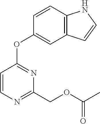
C1=CC2=C(C=C1OC1=NC(COC(C)=O)=NC=C1)C=CN2
